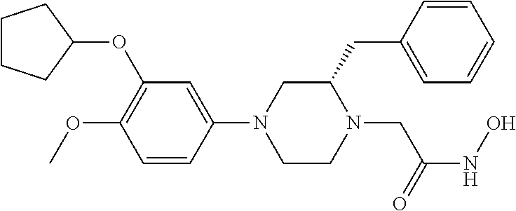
C1CCC(OC2=C(OC)C=CC(N3CCN(CC(NO)=O)C(CC4=CC=CC=C4)C3)=C2)C1
